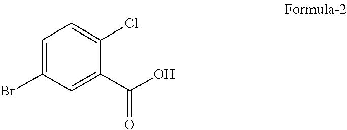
C1=C(Br)C=C(C(O)=O)C(Cl)=C1
